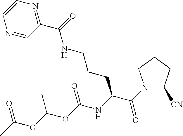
N1(C(C(NC(OC(OC(C)=O)C)=O)CCCNC(C2=NC=CN=C2)=O)=O)C([CN])CCC1
